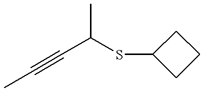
CC(C#CC)SC1CCC1
